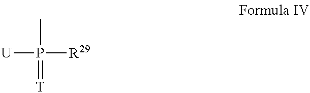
[U]P(C)(=[T])[R29]
